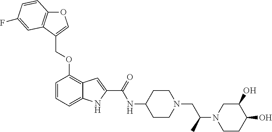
O1C2=C(C(COC3=C4C(=CC=C3)NC(C(=O)NC3CCN(CC(C)N5CCC(O)C(O)C5)CC3)=C4)=C1)C=C(F)C=C2
